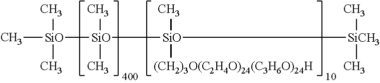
[(CH2)3O(C2H4O)24(C3H6O)24H].C[SiO]([SiO]([SiO]([SiCH3](C)C)(C)C)(C)C)(C)C
